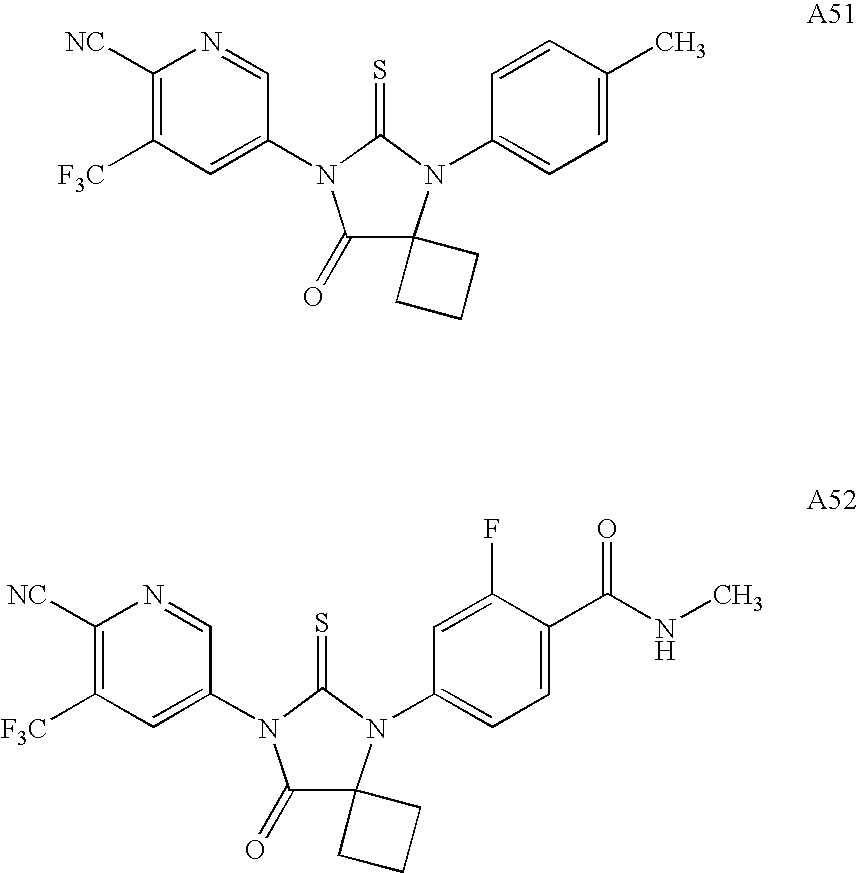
C1([NC])=C([F3C])C=C(N2C(=O)C3(N(C4=CC=C(C)C=C4)C2=S)CCC3)C=N1.C1([NC])=C([F3C])C=C(N2C(=O)C3(N(C4=CC=C(C(NC)=O)C(F)=C4)C2=S)CCC3)C=N1
